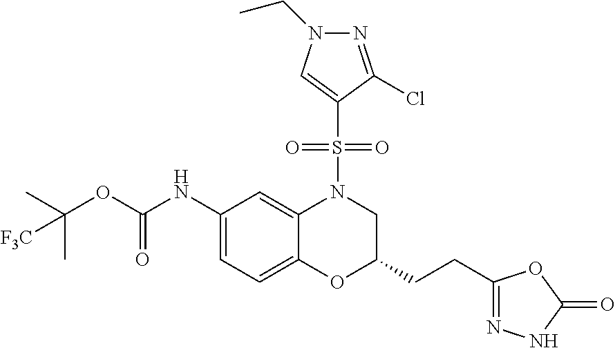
C1=C(NC(OC(C)(C)[F3C])=O)C=C2C(=C1)OC(CCC1=NNC(=O)O1)CN2S(C1=CN(CC)N=C1Cl)(=O)=O
